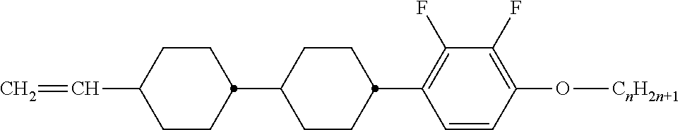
C1(F)=C(C2CCC(C3CCC(C=C)CC3)CC2)C=CC(O[CnH2n+1])=C1F
